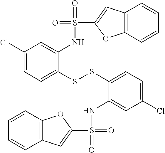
C1(Cl)=CC=C(SSC2=CC=C(Cl)C=C2NS(C2=CC3=C(O2)C=CC=C3)(=O)=O)C(NS(=O)(=O)C2=CC3=C(O2)C=CC=C3)=C1
